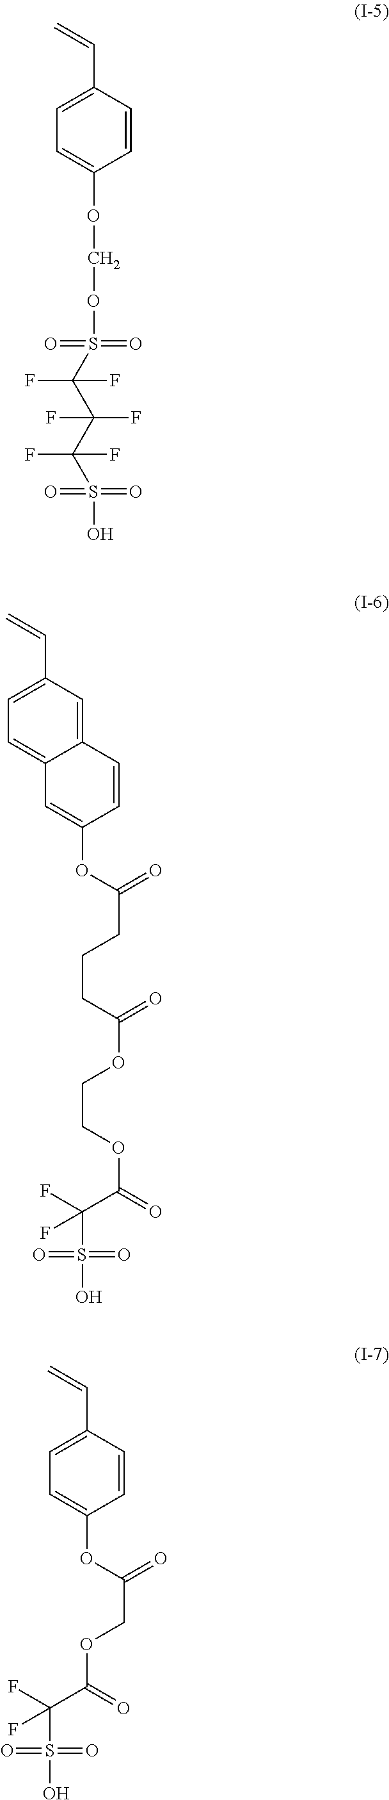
C=CC1=CC=C(OCOS(C(C(C(S(O)(=O)=O)(F)F)(F)F)(F)F)(=O)=O)C=C1.C=CC1=CC=C2C(=C1)C=CC(OC(CCCC(OCCOC(C(F)(S(=O)(=O)O)F)=O)=O)=O)=C2.C=CC1=CC=C(OC(COC(C(F)(S(=O)(=O)O)F)=O)=O)C=C1
